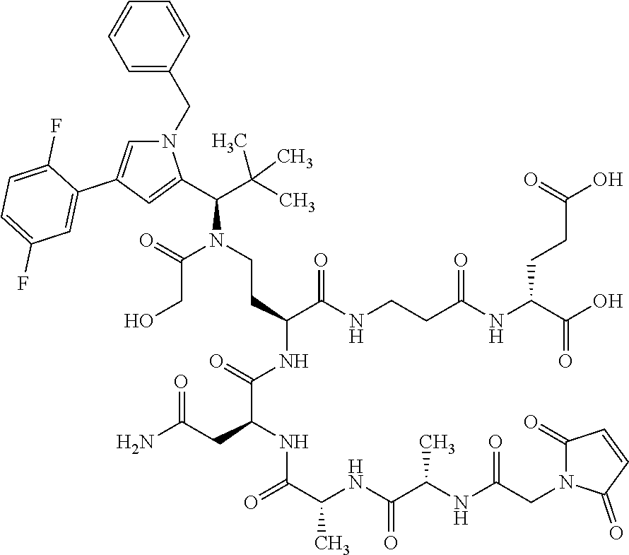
N1(CC2=CC=CC=C2)C=C(C2=CC(F)=CC=C2F)C=C1C(C(C)(C)C)N(CCC(C(NCCC(NC(C(O)=O)CCC(O)=O)=O)=O)NC(C(NC(C(NC(C(NC(CN1C(=O)C=CC1=O)=O)C)=O)C)=O)CC(N)=O)=O)C(=O)CO
